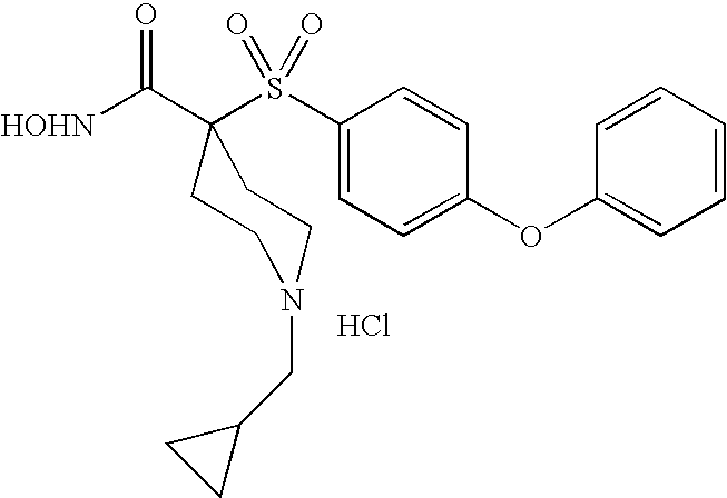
[HOHN]C(C1(S(C2=CC=C(OC3=CC=CC=C3)C=C2)(=O)=O)CCN(CC2CC2)CC1)=O.Cl
